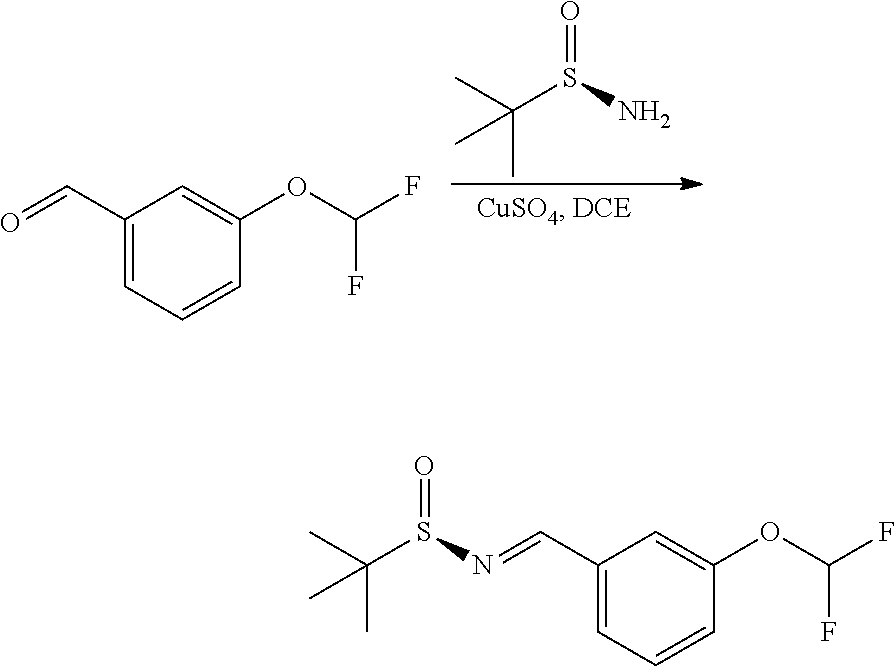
O=S(N)C(C)(C)C.C1(C=O)=CC=CC(OC(F)F)=C1.C1(C=NS(C(C)(C)C)=O)=CC=CC(OC(F)F)=C1
